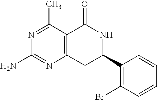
N1=C(C)C2=C(N=C1N)CC(C1=C(Br)C=CC=C1)NC2=O
